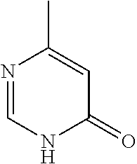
N1=CNC(=O)C=C1C
